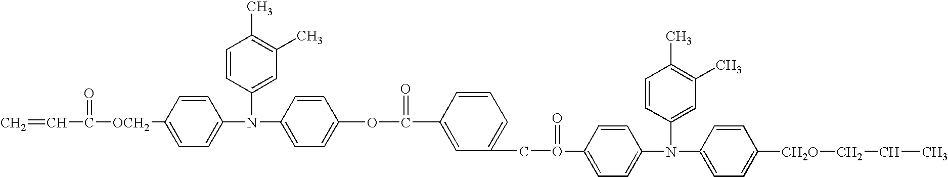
C=CC(=O)[OCH2]C1=CC=C(N(C2=CC(C)=C(C)C=C2)C2=CC=C(OC(=O)C3=CC(CO(C4=CC=C(N(C5=CC(C)=C(C)C=C5)C5=CC=C([CH2O]CCC)C=C5)C=C4)=O)=CC=C3)C=C2)C=C1
